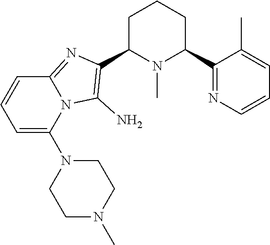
C1C(C2=C(N)N3C(=N2)C=CC=C3N2CCN(C)CC2)N(C)C(C2=NC=CC=C2C)CC1
